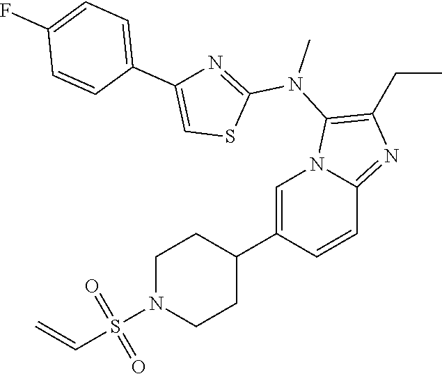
C1N(S(C=C)(=O)=O)CCC(C2=CN3C(=NC(CC)=C3N(C)C3=NC(C4=CC=C(F)C=C4)=CS3)C=C2)C1
